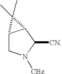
C12CN([CBz])C([CN])C1C2(C)C
